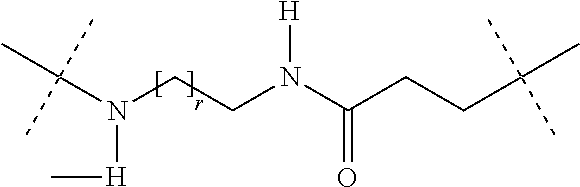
C(N(CCN(C(CCC(C)(C)C)=O)[H])[H]C)(C)(C)C
